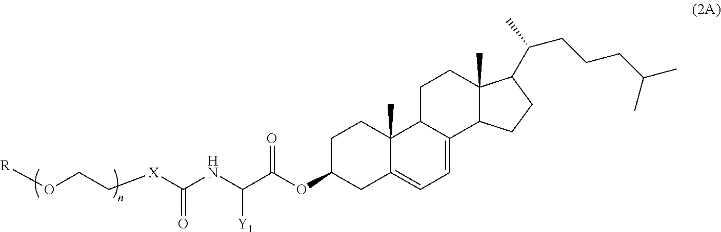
[R]OCC[X]C(=O)NC(C(OC1CC2=CC=C3C(C2(C)CC1)CCC1(C)C3CCC1C(CCCC(C)C)C)=O)[Y1]
